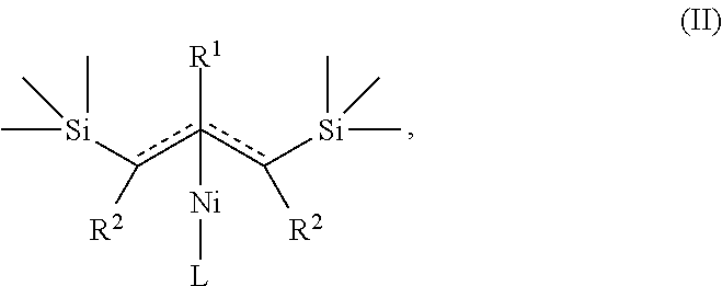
C[Si](C)(C)c(c(c([Si](C)(C)C)[R2])([R1])[Ni][L])[R2]
